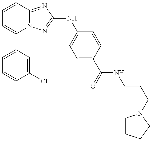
C1=C(C2=CC=CC3=NC(NC4=CC=C(C(=O)NCCCN5CCCC5)C=C4)=NN23)C=C(Cl)C=C1
